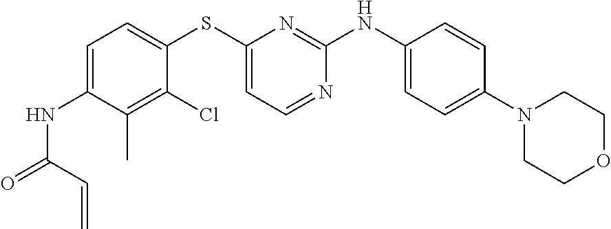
C1=C(NC(=O)C=C)C(C)=C(Cl)C(SC2=CC=NC(NC3=CC=C(N4CCOCC4)C=C3)=N2)=C1
